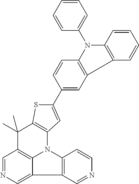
C1=NC=C2C3=C1C(C)(C)C1=C(N3C3=C2C=NC=C3)C=C(C2=CC3=C(N(C4=CC=CC=C4)C4=C3C=CC=C4)C=C2)S1
